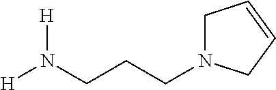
C1N(CCCN([H])[H])CC=C1
